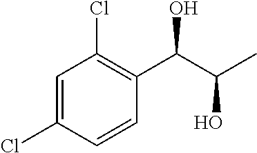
C1=C(Cl)C=CC(C(C(C)O)O)=C1Cl
